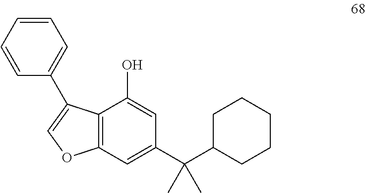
C12=C(C=C(C(C3CCCCC3)(C)C)C=C1O)OC=C2C1=CC=CC=C1
